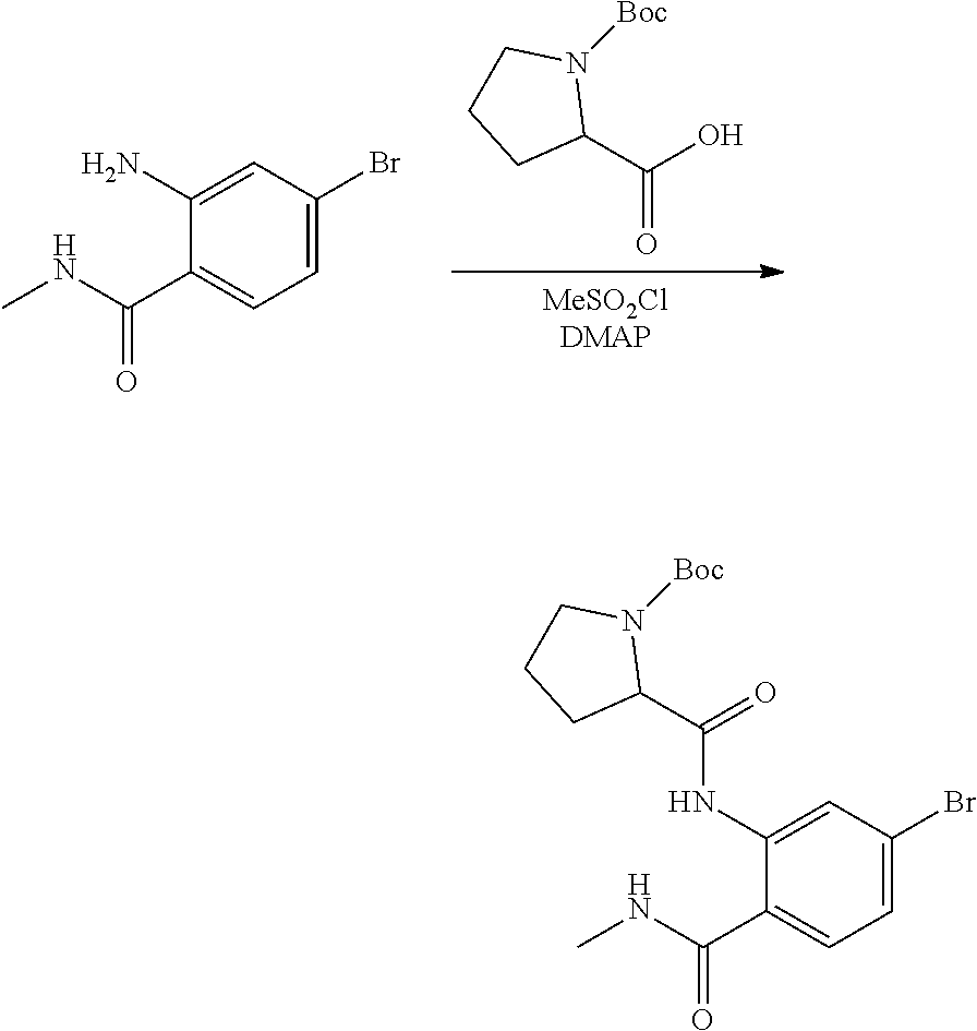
[MeSO2ClDMAP].C1(C(O)=O)N([Boc])CCC1.C1(C(NC)=O)=CC=C(Br)C=C1N.C1(C(NC)=O)=CC=C(Br)C=C1NC(C1N([Boc])CCC1)=O
